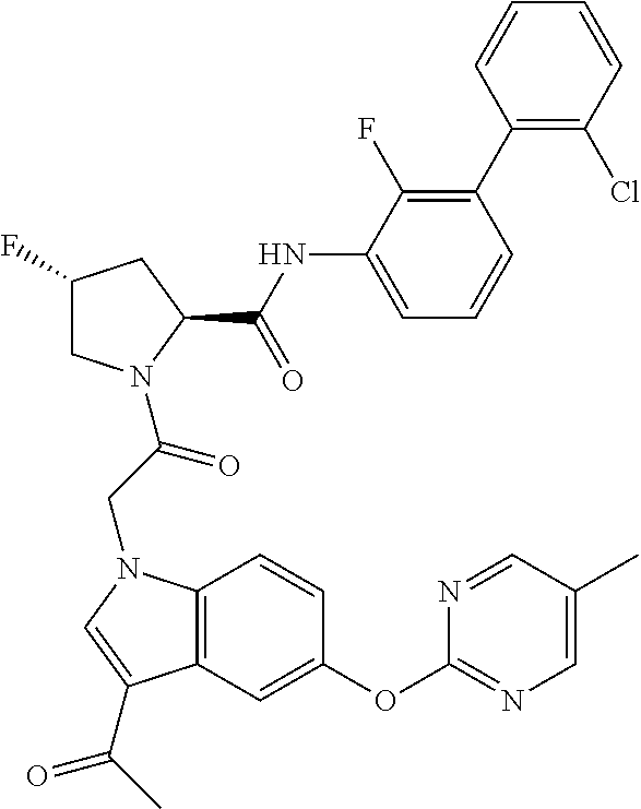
C12=C(C=C(OC3=NC=C(C)C=N3)C=C1)C(C(C)=O)=CN2CC(=O)N1CC(F)CC1C(NC1=CC=CC(C2=C(Cl)C=CC=C2)=C1F)=O
